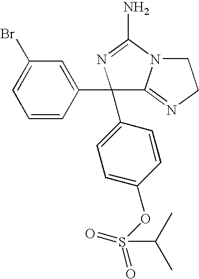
C12=NCCN1C(N)=NC2(C1=CC(Br)=CC=C1)C1=CC=C(OS(=O)(=O)C(C)C)C=C1
